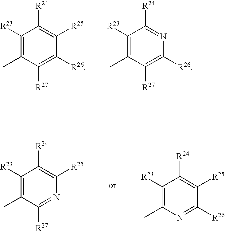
C1([R23])=C(C)C([R27])=C([R26])C([R25])=C1[R24].C1([R23])=C(C)C([R27])=C([R26])N=C1[R24].C1([R23])=C(C)C([R27])=NC([R25])=C1[R24].C1([R23])=C(C)N=C([R26])C([R25])=C1[R24]
